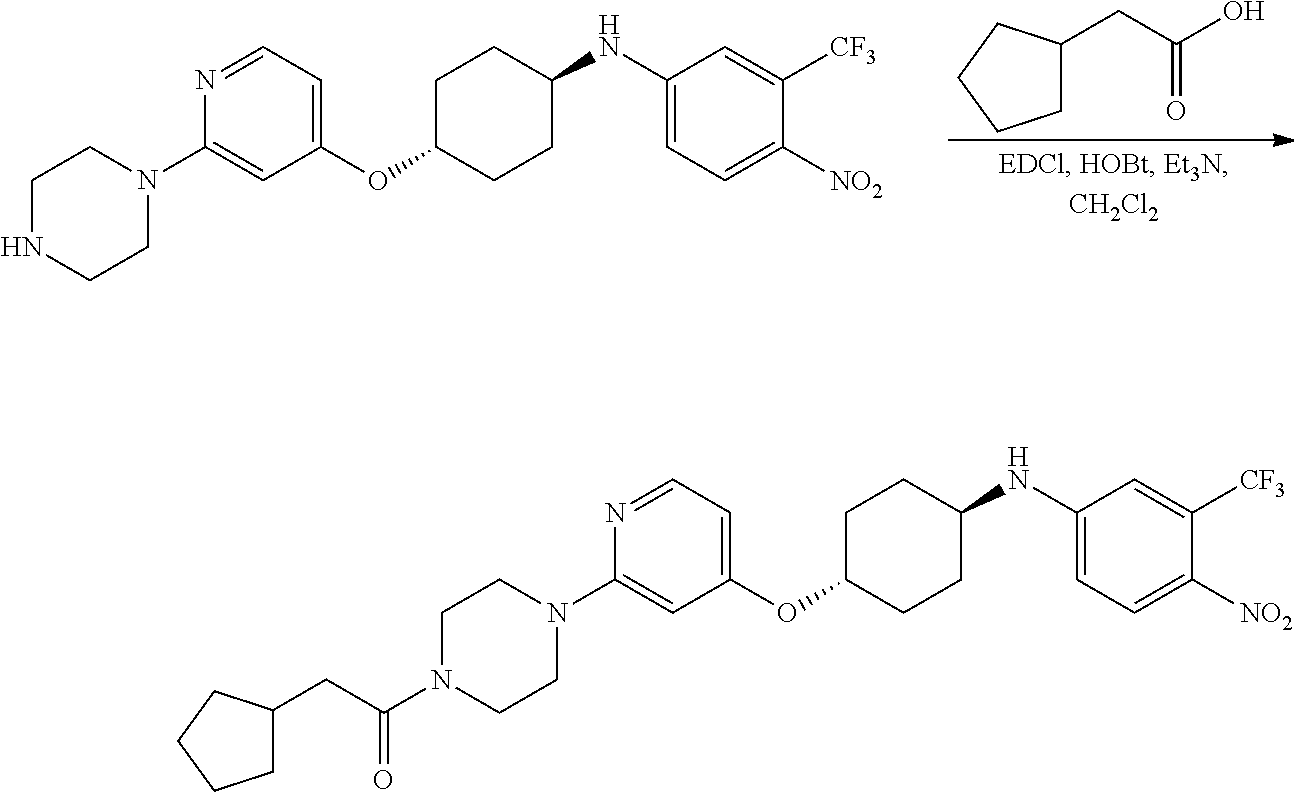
C1NCCN(C2=CC(OC3CCC(NC4=CC=C([NO2])C([CF3])=C4)CC3)=CC=N2)C1.C1C(CC(=O)O)CCC1.C1CN(C2=CC(OC3CCC(NC4=CC=C([NO2])C([CF3])=C4)CC3)=CC=N2)CCN1C(=O)CC1CCCC1
